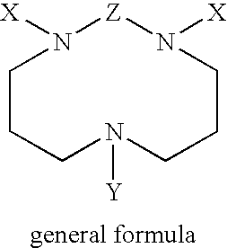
C1CCN([Y])CCCN([X])[Z]N1[X]
